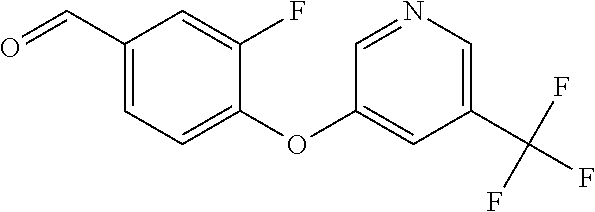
C1(OC2=CC(C(F)(F)F)=CN=C2)=CC=C(C=O)C=C1F
